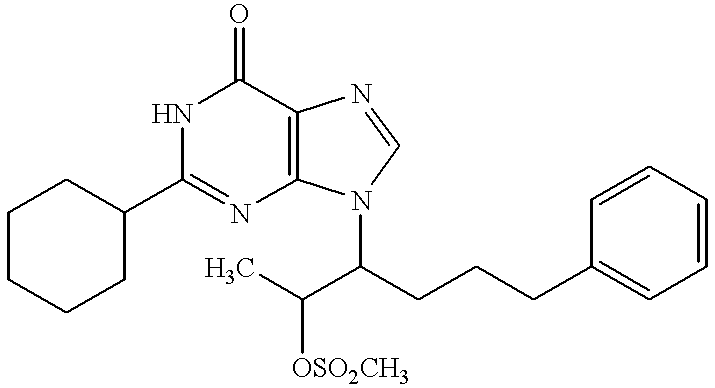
N1=C(C2CCCCC2)NC(=O)C2=C1N(C(C([OSO2CH3])C)CCCC1=CC=CC=C1)C=N2
